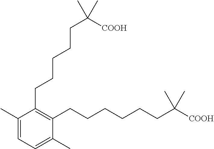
C1(C)=CC=C(C)C(CCCCCCC([COOH])(C)C)=C1CCCCCC([COOH])(C)C
